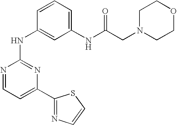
N1=CC=C(C2=NC=CS2)N=C1NC1=CC(NC(CN2CCOCC2)=O)=CC=C1
